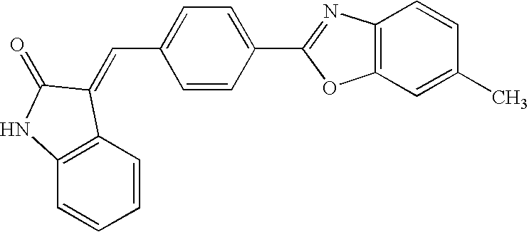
C12=C(C=C(C)C=C1)OC(C1=CC=C(C=C3C4=C(C=CC=C4)NC3=O)C=C1)=N2
